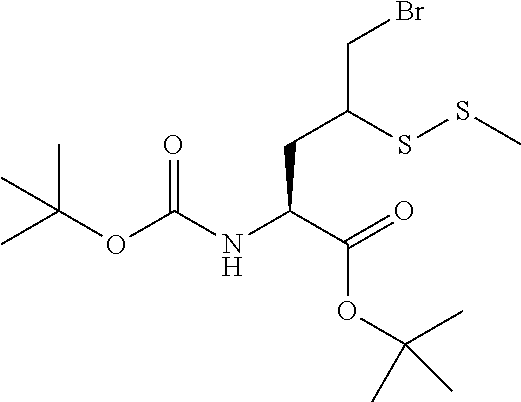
C(OC(NC(C(=O)OC(C)(C)C)CC(CBr)SSC)=O)(C)(C)C
